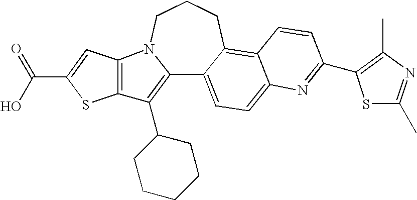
C12=C(C3CCCCC3)C3=C(N1CCCC1=C4C(=CC=C21)N=C(C1=C(C)N=C(C)S1)C=C4)C=C(C(=O)O)S3
